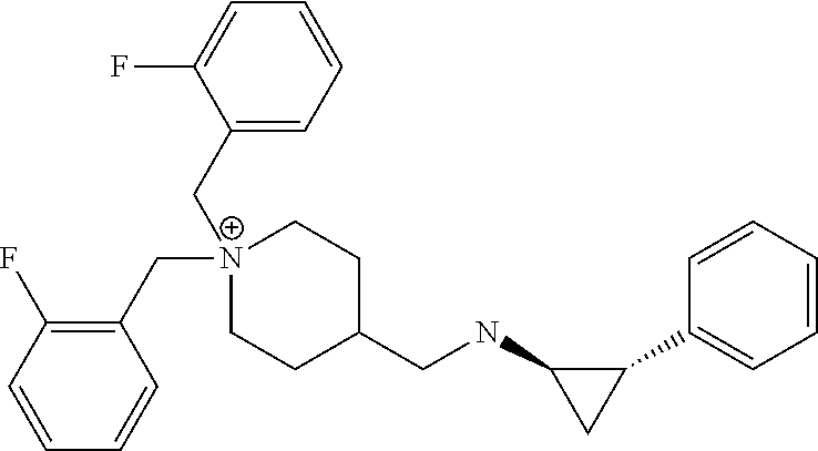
C1=CC=CC(C2C(NCC3CC[N+](CC4=CC=CC=C4F)(CC4=C(F)C=CC=C4)CC3)C2)=C1
